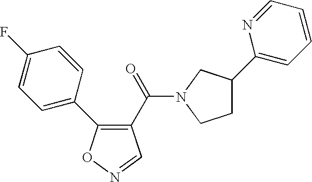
C1=C(C2=C(C(=O)N3CC(C4=CC=CC=N4)CC3)C=NO2)C=CC(F)=C1
